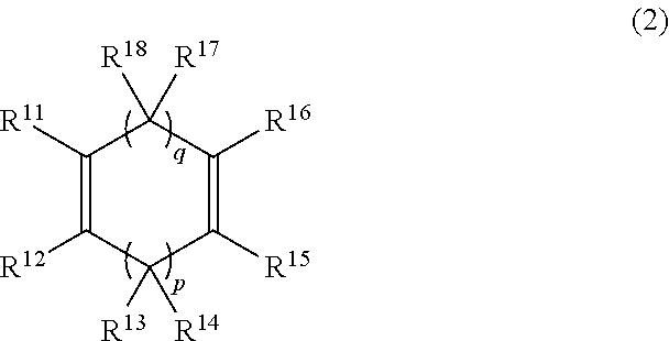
C1([R11])=C([R12])C([R13])([R14])C([R15])=C([R16])C1([R18])[R17]
